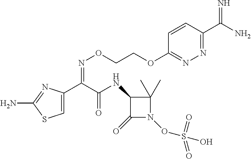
C1=C(C(C(NC2C(=O)N(OS(O)(=O)=O)C2(C)C)=O)=NOCCOC2=NN=C(C(N)=N)C=C2)N=C(N)S1
